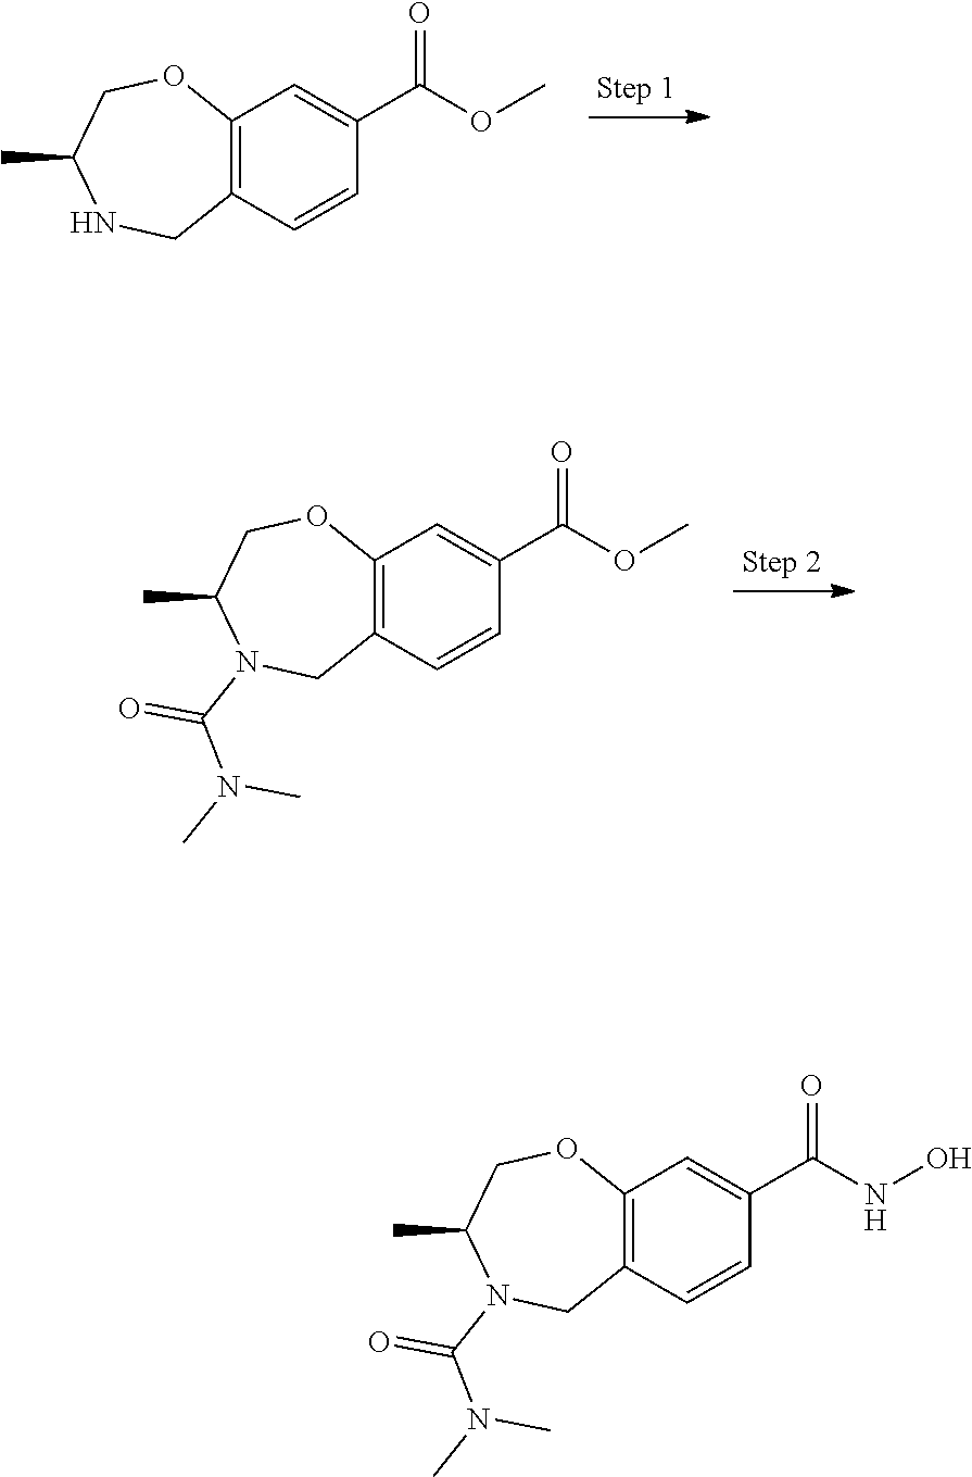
O(C)C(C1=CC2=C(C=C1)CNC(C)CO2)=O.CN(C)C(N1CC2=C(C=C(C(=O)OC)C=C2)OCC1C)=O.CN(C)C(N1CC2=C(C=C(C(=O)NO)C=C2)OCC1C)=O
